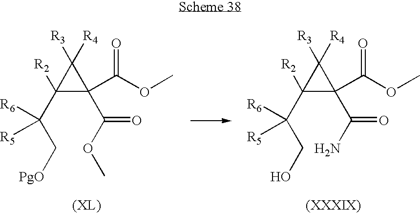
C(C(C1([R2])C(C(OC)=O)(C(OC)=O)C1([R3])[R4])([R6])[R5])[PgO].C(C(C1([R2])C(C(N)=O)(C(OC)=O)C1([R3])[R4])([R6])[R5])O
